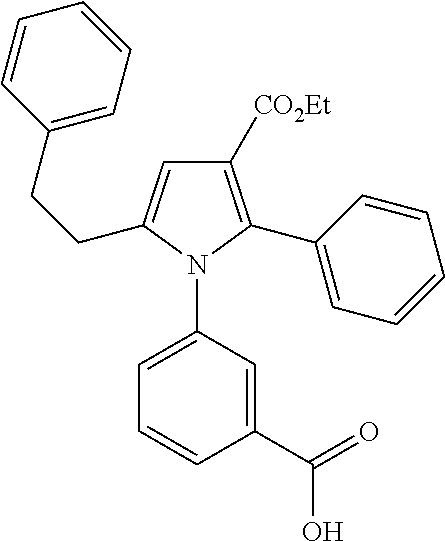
C1([CO2Et])=C(C2=CC=CC=C2)N(C2=CC=CC(C(=O)O)=C2)C(CCC2=CC=CC=C2)=C1
